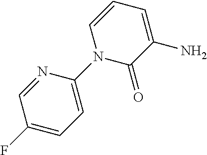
C1(F)=CC=C(N2C(=O)C(N)=CC=C2)N=C1
